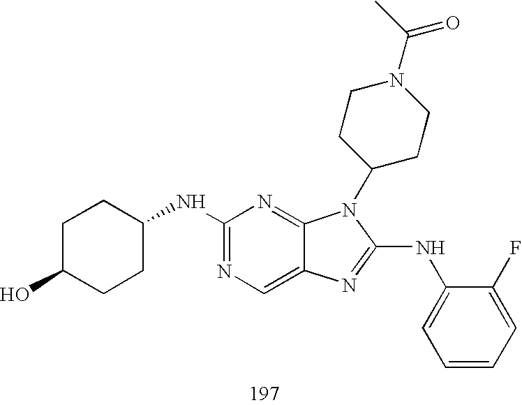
C1(NC2CCC(O)CC2)=NC=C2C(=N1)N(C1CCN(C(C)=O)CC1)C(NC1=CC=CC=C1F)=N2
